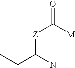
CCC(N)[Z]C([M])=O
